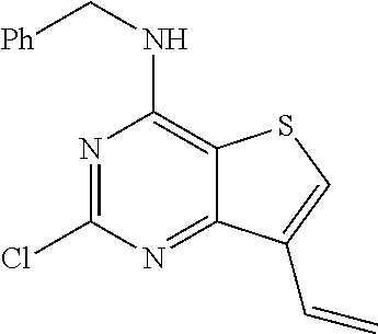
N1=C(Cl)N=C2C(=C1NC[Ph])SC=C2C=C
